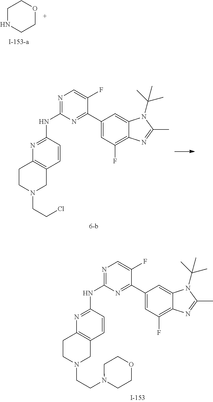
N1=C(NC2=NC3=C(C=C2)CN(CCCl)CC3)N=C(C2=CC(F)=C3C(=C2)N(C(C)(C)C)C(C)=N3)C(F)=C1.C1NCCOC1.N1=C(NC2=NC3=C(C=C2)CN(CCN2CCOCC2)CC3)N=C(C2=CC(F)=C3C(=C2)N(C(C)(C)C)C(C)=N3)C(F)=C1
